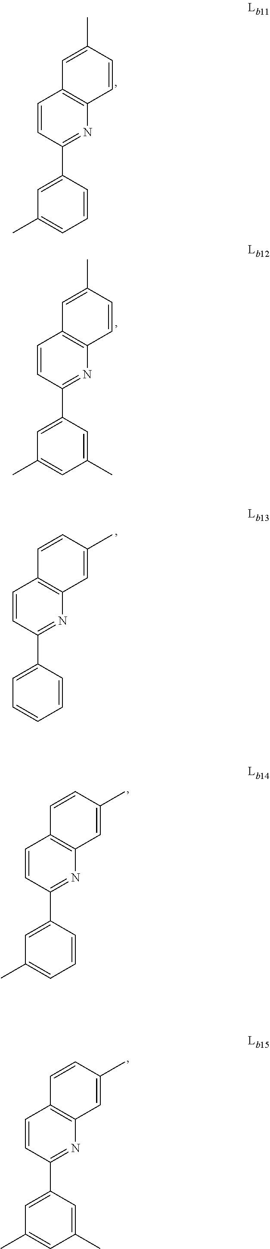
C1=CC(C2=CC(C)=CC=C2)=NC2=C1C=C(C)C=C2.C1=CC(C2=CC(C)=CC(C)=C2)=NC2=C1C=C(C)C=C2.C1=CC(C2=CC=CC=C2)=NC2=C1C=CC(C)=C2.C1=CC(C2=CC(C)=CC=C2)=NC2=C1C=CC(C)=C2.C1=CC(C2=CC(C)=CC(C)=C2)=NC2=C1C=CC(C)=C2
